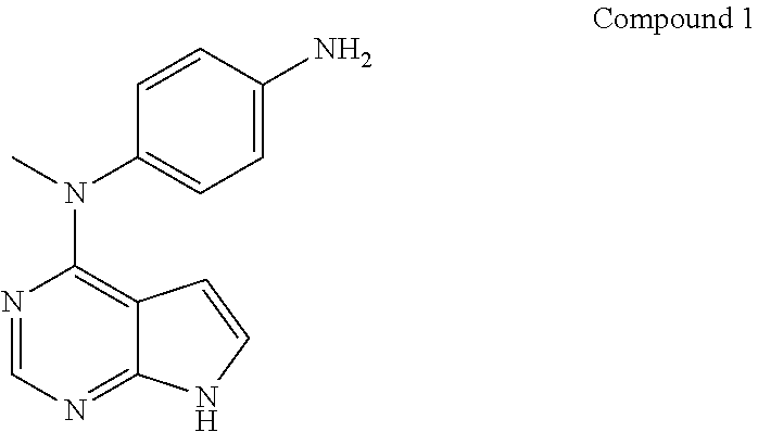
N1=CN=C2C(=C1N(C)C1=CC=C(N)C=C1)C=CN2
